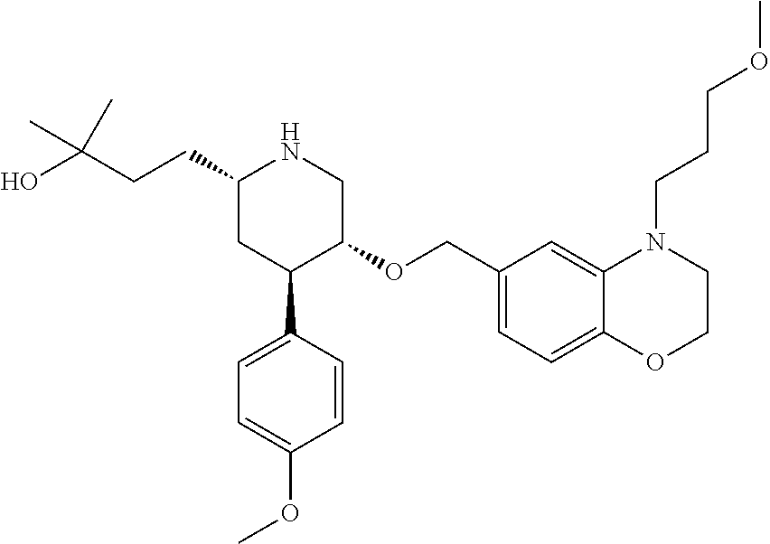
C1(CCC(O)(C)C)CC(C2=CC=C(OC)C=C2)C(OCC2=CC=C3C(=C2)N(CCCOC)CCO3)CN1
